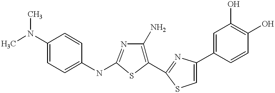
C1(N(C)C)=CC=C(NC2=NC(N)=C(C3=NC(C4=CC(O)=C(O)C=C4)=CS3)S2)C=C1
